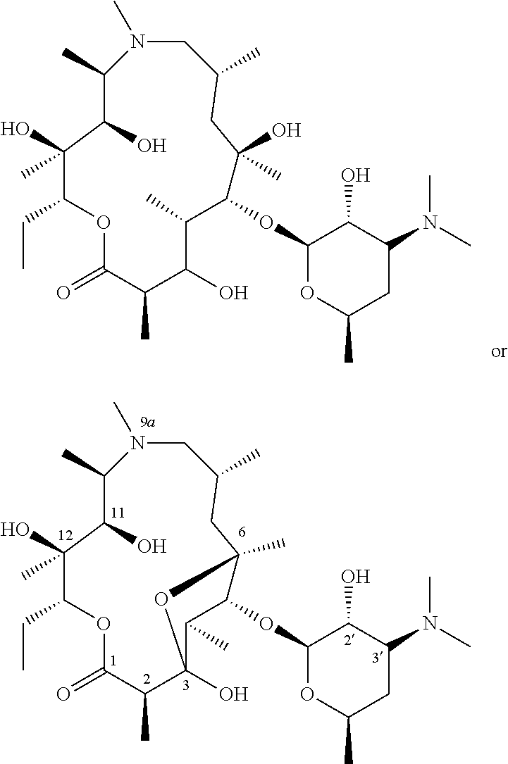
N1(C)CC(C)CC(C)(O)C(OC2OC(C)CC(N(C)C)C2O)C(C)C(O)C(C)C(=O)OC(CC)C(O)(C)C(O)C1C.N1(C)CC(C)CC2(C)C(OC3OC(C)CC(N(C)C)C3O)C(C)C(O)(C(C)C(=O)OC(CC)C(O)(C)C(O)C1C)O2
